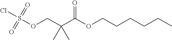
O(C(C(COS(Cl)(=O)=O)(C)C)=O)CCCCCC
